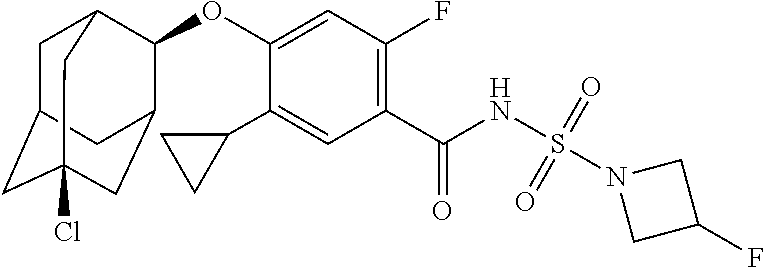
C1(C2CC2)=CC(C(NS(N2CC(F)C2)(=O)=O)=O)=C(F)C=C1OC1C2CC3(Cl)CC(CC1C3)C2
